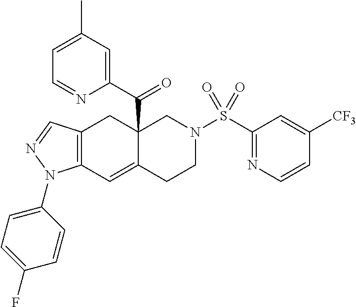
C12=C(C=C3C(C(C4=CC(C)=CC=N4)=O)(C1)CN(S(C1=NC=CC([CF3])=C1)(=O)=O)CC3)N(C1=CC=C(F)C=C1)N=C2
